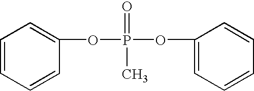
C1(OP(OC2=CC=CC=C2)(=O)C)=CC=CC=C1
